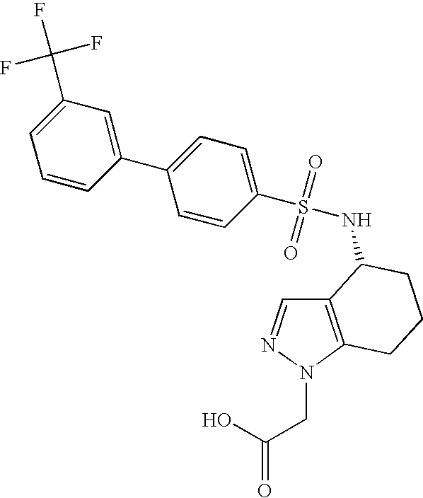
C1=CC(C2=CC=C(S(=O)(=O)NC3C4=C(N(CC(O)=O)N=C4)CCC3)C=C2)=CC(C(F)(F)F)=C1
